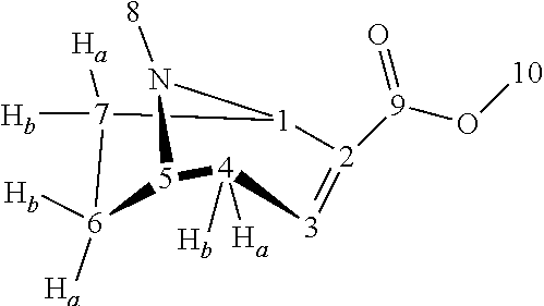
[Hb][7]1([Ha])[6]([Hb])([Ha])[5]2[4]([Ha])([Hb])[3]=[2]([9](O[10])=O)[1]1N2[8]
